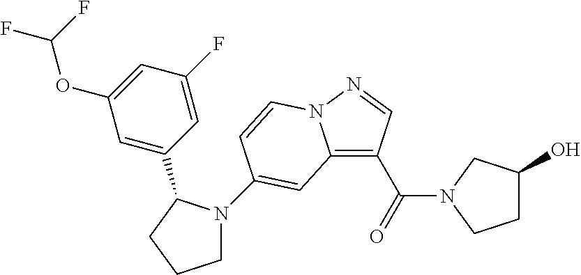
C12=C(C(N3CCC(O)C3)=O)C=NN1C=CC(N1CCCC1C1=CC(OC(F)F)=CC(F)=C1)=C2
